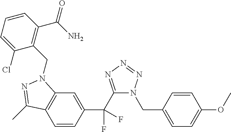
C1=CC(C(C2=NN=NN2CC2=CC=C(OC)C=C2)(F)F)=CC2=C1C(C)=NN2CC1=C(C(N)=O)C=CC=C1Cl
